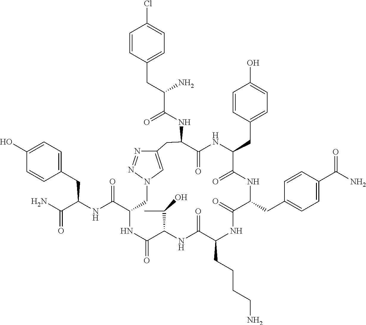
C1=C(O)C=CC(CC(NC(C2CN3C=C(N=N3)CC(NC(C(CC3=CC=C(Cl)C=C3)N)=O)C(=O)NC(CC3=CC=C(O)C=C3)C(=O)NC(CC3=CC=C(C(N)=O)C=C3)C(=O)NC(CCCCN)C(=O)NC(C(C)O)C(=O)N2)=O)C(N)=O)=C1
